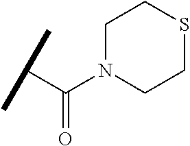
C(C(C)C)(=O)N1CCSCC1
